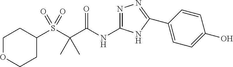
C1(S(C(C(NC2=NN=C(C3=CC=C(O)C=C3)N2)=O)(C)C)(=O)=O)CCOCC1
